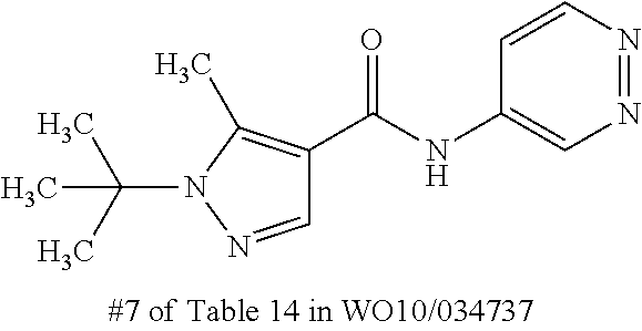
N1=NC=CC(NC(=O)C2=C(C)N(C(C)(C)C)N=C2)=C1
